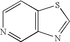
C1=CC2=C(C=N1)N=CS2
